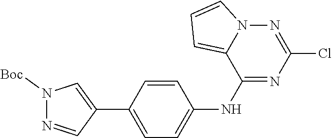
N1=CC(C2=CC=C(NC3=NC(Cl)=NN4C3=CC=C4)C=C2)=CN1[Boc]
